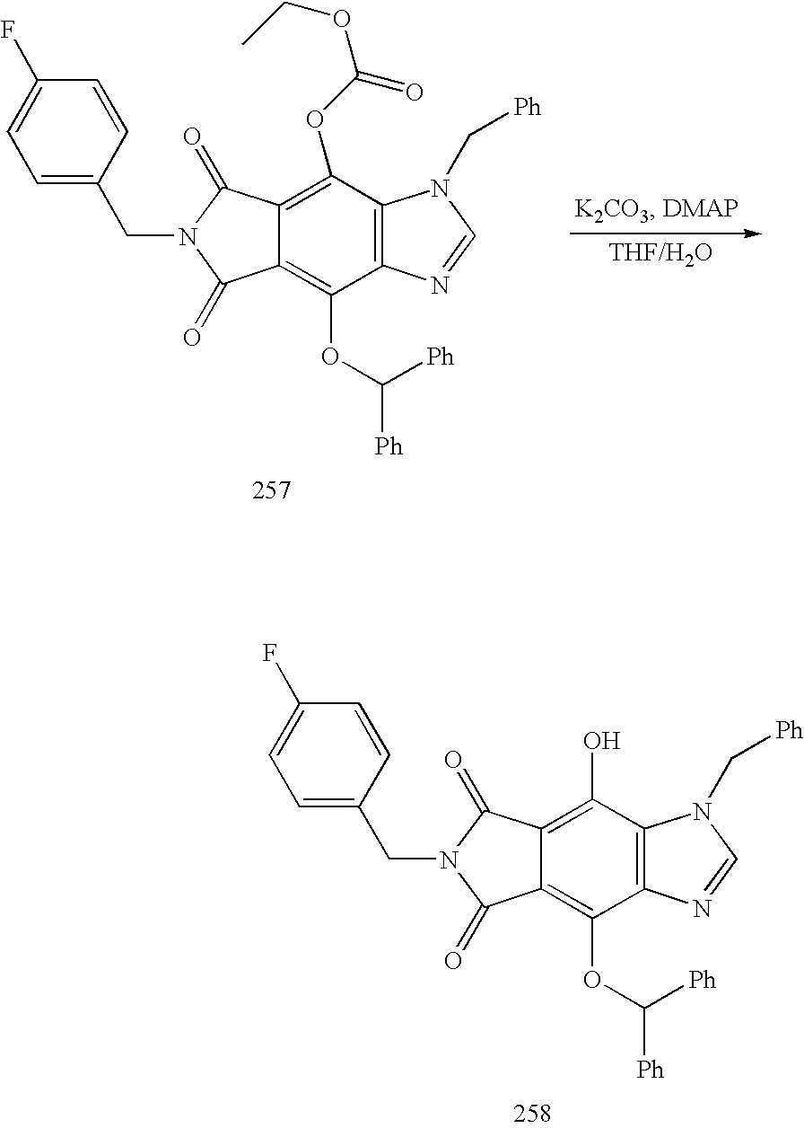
C12=C(N(C[Ph])C=N1)C(OC(OCC)=O)=C1C(=C2OC([Ph])[Ph])C(=O)N(CC2=CC=C(F)C=C2)C1=O.C12=C(C(O)=C3C(=C1OC([Ph])[Ph])C(=O)N(CC1=CC=C(F)C=C1)C3=O)N(C[Ph])C=N2
